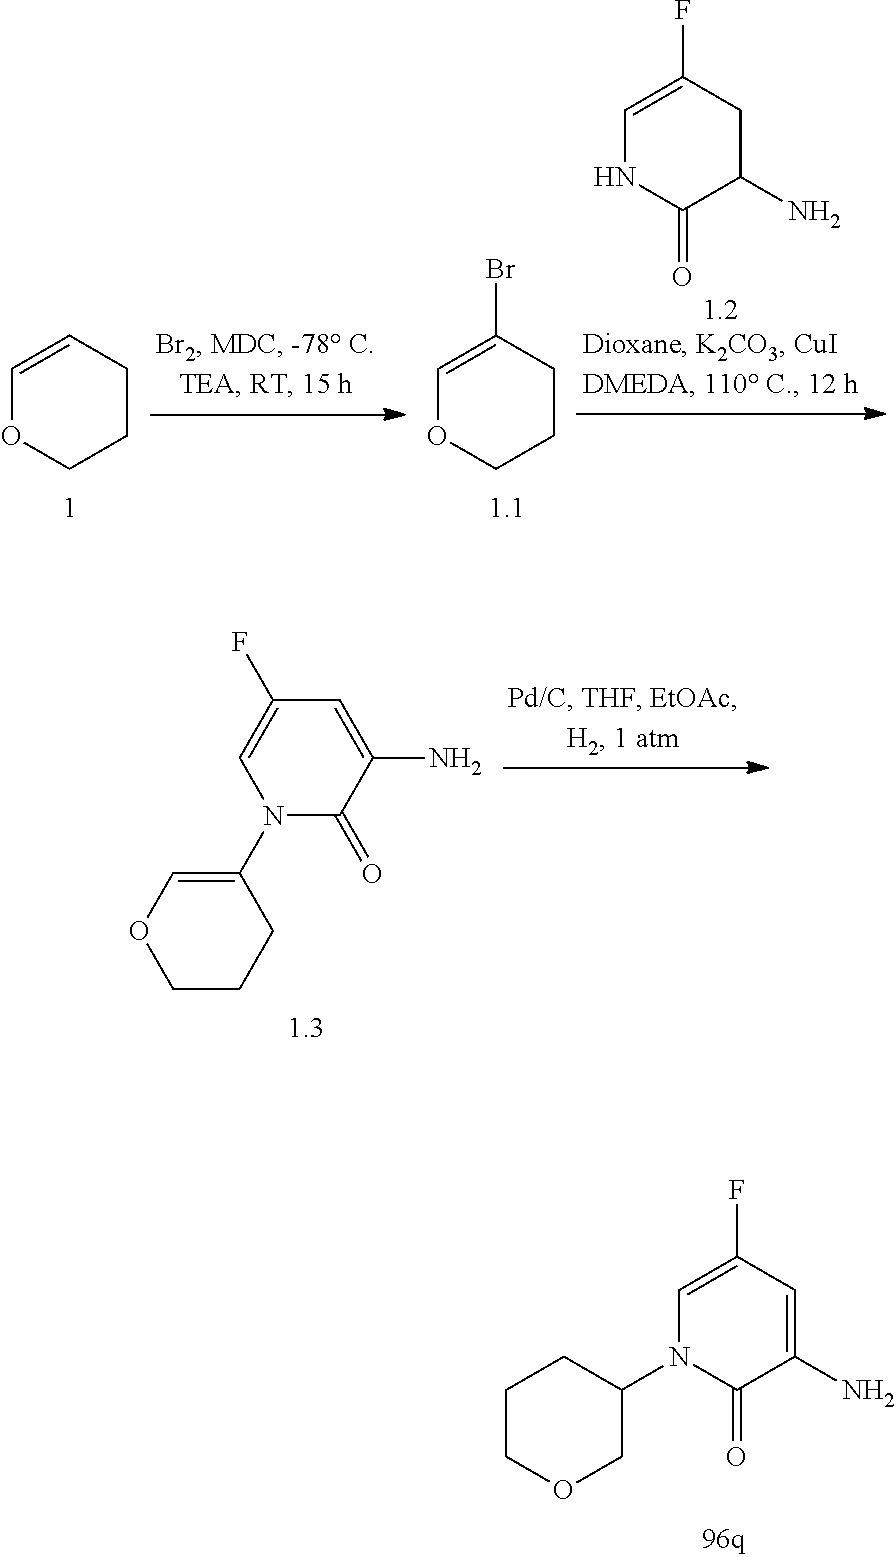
C1=CCCCO1.C1=C(Br)CCCO1.C1=C(F)CC(N)C(=O)N1.N1(C2=COCCC2)C(=O)C(N)=CC(F)=C1.C1COCC(N2C(=O)C(N)=CC(F)=C2)C1
